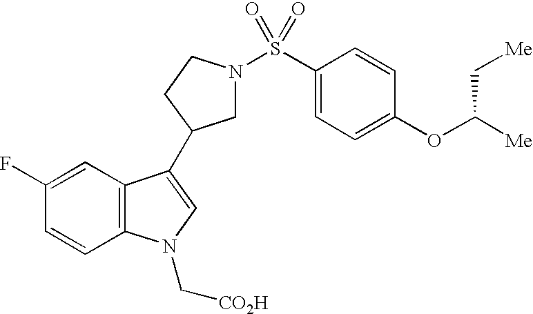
C1=CC2=C(C=C1F)C(C1CN(S(C3=CC=C(OC([Me])C[Me])C=C3)(=O)=O)CC1)=CN2C[CO2H]
